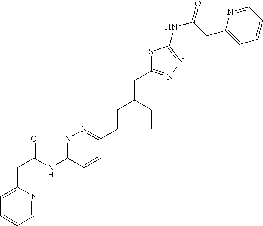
C1C(C2=NN=C(NC(CC3=CC=CC=N3)=O)C=C2)CCC1CC1=NN=C(NC(CC2=CC=CC=N2)=O)S1
